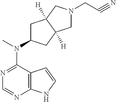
C12=C(N=CN=C1N(C)C1CC3([H])C([H])(C1)CN(CC#N)C3)NC=C2
